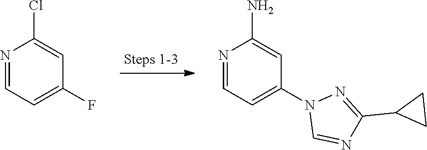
N1=CC=C(N2C=NC(C3CC3)=N2)C=C1N.N1=CC=C(F)C=C1Cl
